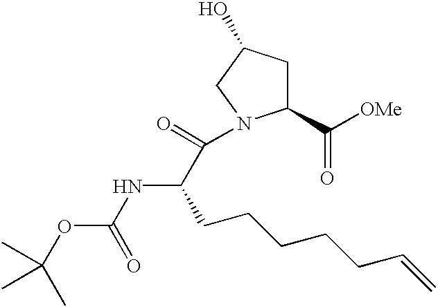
C1(C([OMe])=O)CC(O)CN1C(=O)C(NC(=O)OC(C)(C)C)CCCCCC=C
